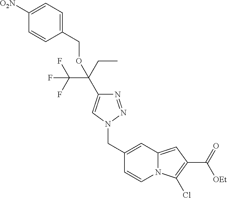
C1([O2N])=CC=C(COC(CC)(C(F)(F)F)C2=CN(CC3=CC4=CC(C(=O)[OEt])=C(Cl)N4C=C3)N=N2)C=C1
